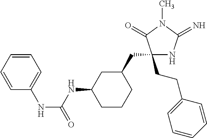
C1(CCC2=CC=CC=C2)(CC2CC(NC(NC3=CC=CC=C3)=O)CCC2)NC(=N)N(C)C1=O
